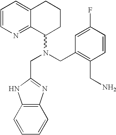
C1=CN=C2C(=C1)CCCC2N(CC1=C(CN)C=CC(F)=C1)CC1=NC2=C(N1)C=CC=C2
